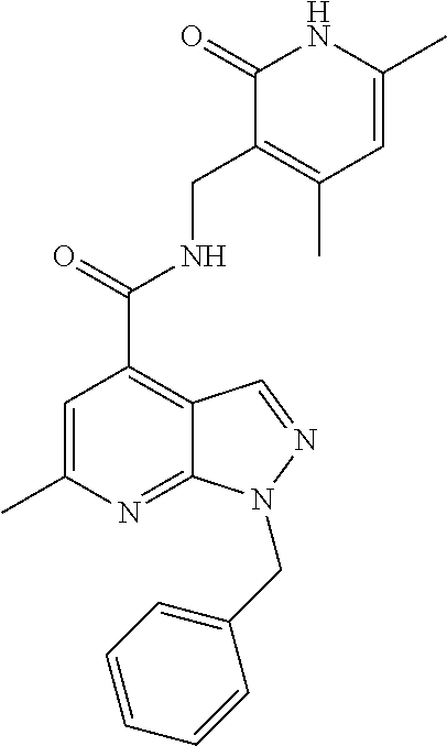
C1=C(C)N=C2C(=C1C(=O)NCC1=C(C)C=C(C)NC1=O)C=NN2CC1=CC=CC=C1
